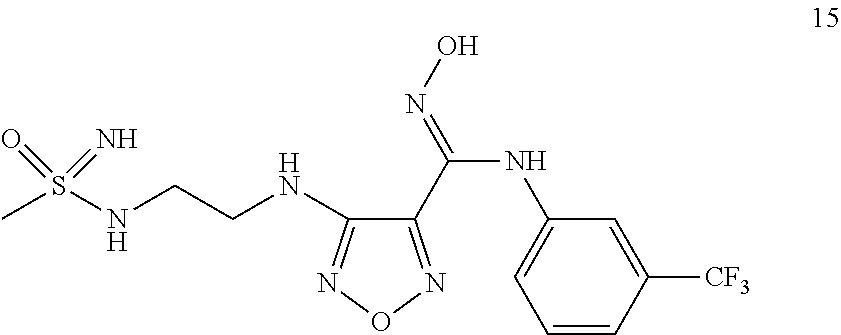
CS(NCCNC1=NON=C1C(NC1=CC=CC([CF3])=C1)=NO)(=O)=N
